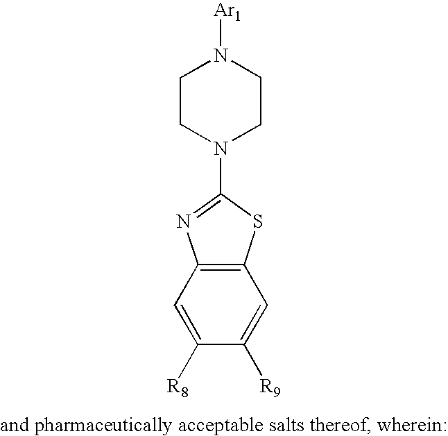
N1([Ar1])CCN(C2=NC3=C(S2)C=C([R9])C([R8])=C3)CC1
